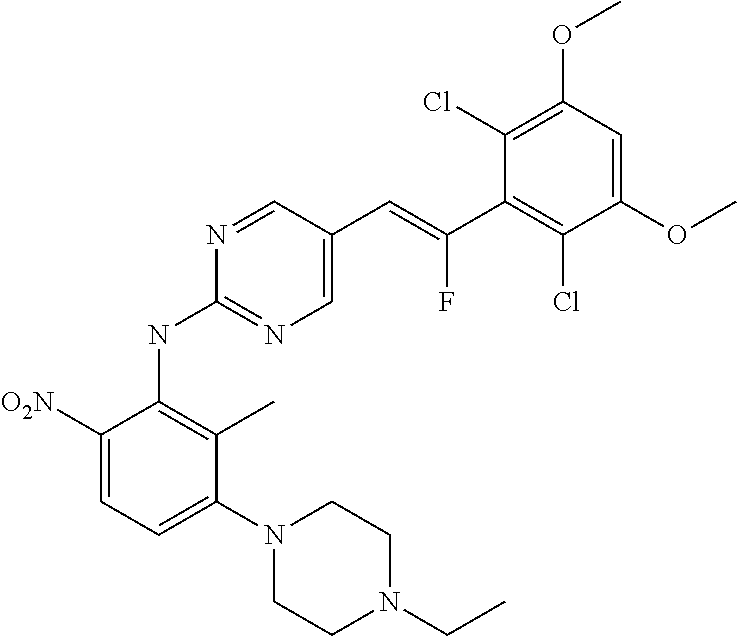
C1([O2N])=CC=C(N2CCN(CC)CC2)C(C)=C1NC1=NC=C(C=C(C2=C(Cl)C(OC)=CC(OC)=C2Cl)F)C=N1
